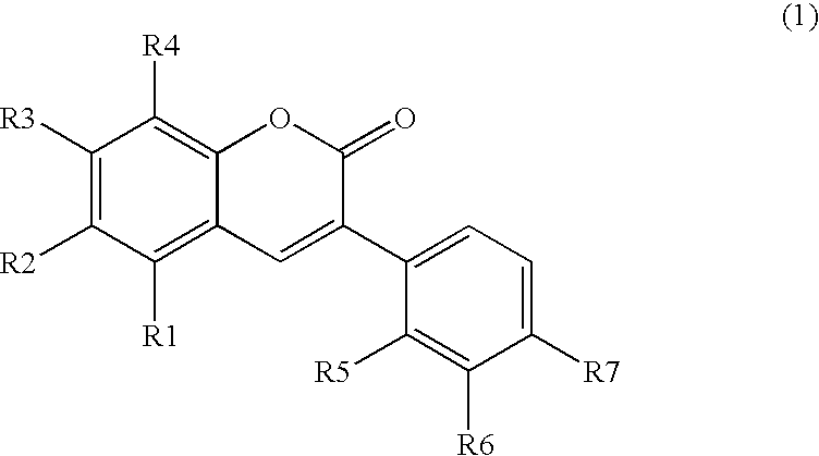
C1([R3])=C([R2])C([R1])=C2C(=C1[R4])OC(=O)C(C1=CC=C([R7])C([R6])=C1[R5])=C2
